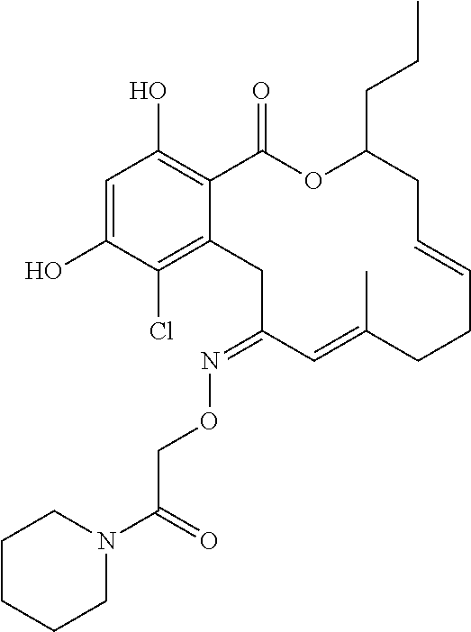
C1=C(O)C(Cl)=C2C(=C1O)C(=O)OC(CCC)CC=CCCC(C)=CC(=NOCC(N1CCCCC1)=O)C2
